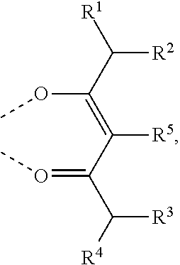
[R1]C(C(=C(C(C([R4])[R3])=OC)[R5])OC)[R2]
